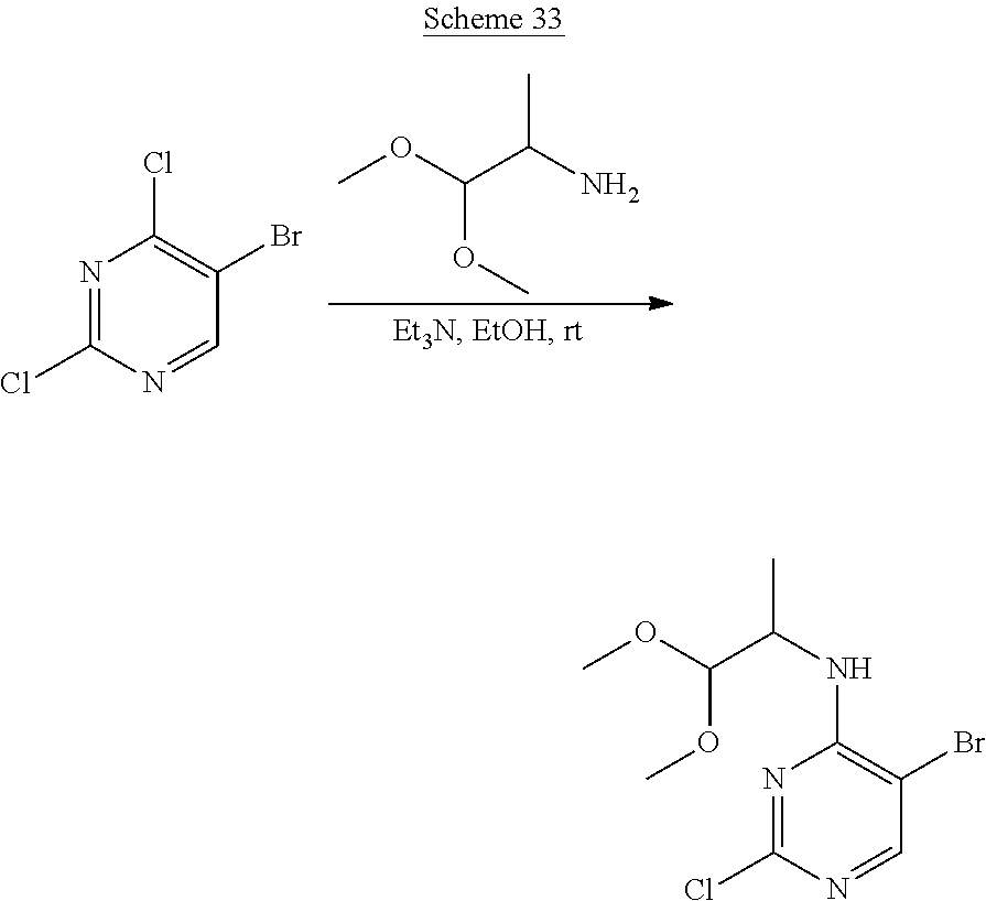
N1=C(Cl)N=CC(Br)=C1Cl.COC(C(N)C)OC.N1=C(Cl)N=CC(Br)=C1NC(C)C(OC)OC
